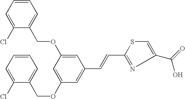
C1=CC=C(Cl)C(COC2=CC(C=CC3=NC(C(=O)O)=CS3)=CC(OCC3=CC=CC=C3Cl)=C2)=C1
